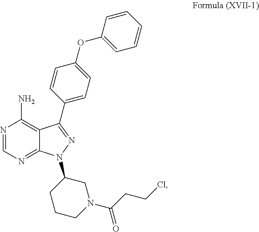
N1=CN=C2C(=C1N)C(C1=CC=C(OC3=CC=CC=C3)C=C1)=NN2C1CCCN(C(=O)CCCl)C1
